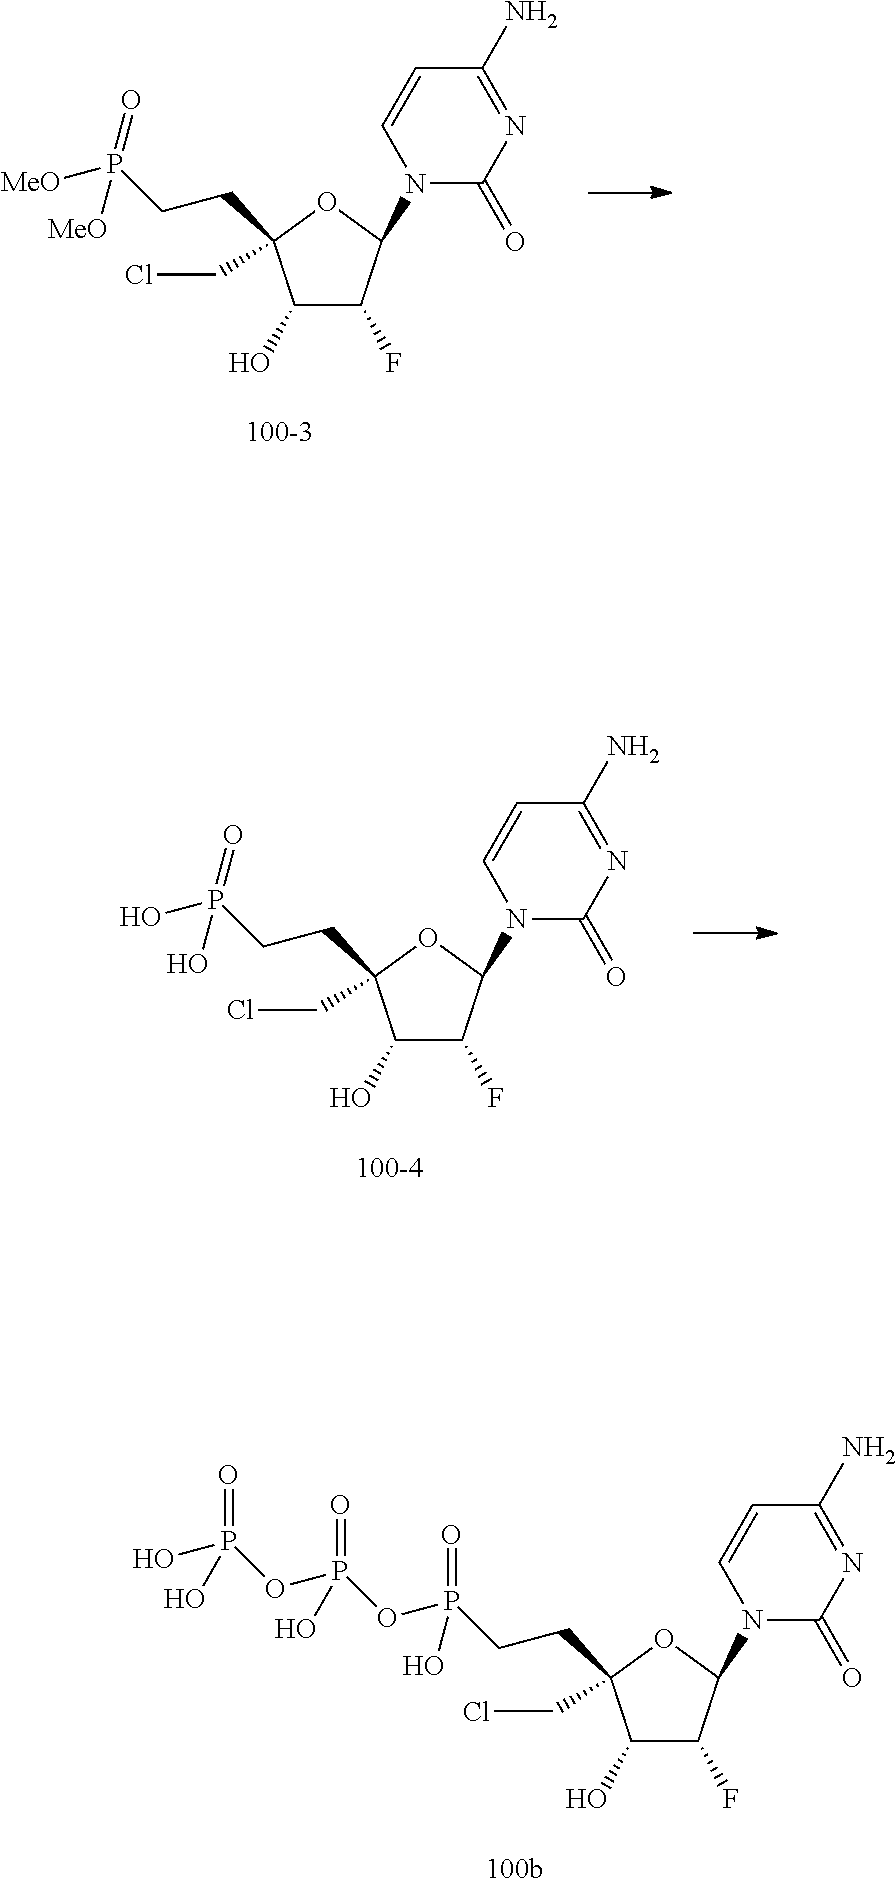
C1(O)C(F)C(N2C(=O)N=C(N)C=C2)OC1(CCl)CCP([MeO])(=O)[MeO].C1(O)C(F)C(N2C(=O)N=C(N)C=C2)OC1(CCl)CCP(O)(=O)O.C1(O)C(F)C(N2C(=O)N=C(N)C=C2)OC1(CCl)CCP(OP(OP(O)(=O)O)(O)=O)(=O)O
